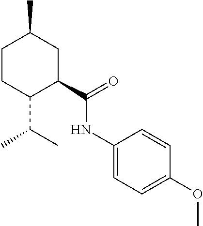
C1CC(C(C)C)C(C(NC2=CC=C(OC)C=C2)=O)CC1C
